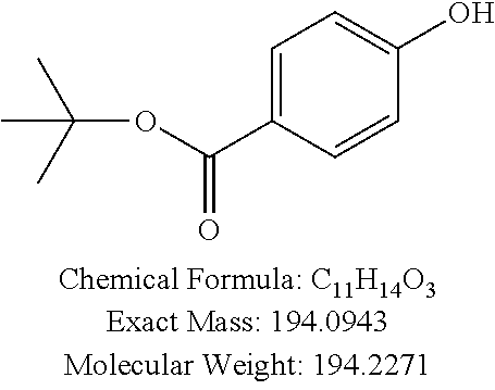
C1=C(C(OC(C)(C)C)=O)C=CC(O)=C1
